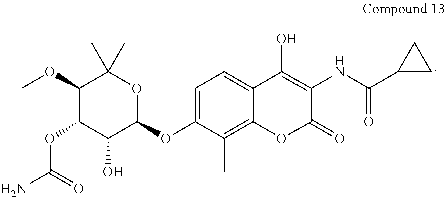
C1=C(OC2OC(C)(C)C(OC)C(OC(N)=O)C2O)C(C)=C2C(=C1)C(O)=C(NC(C1CC1)=O)C(=O)O2
